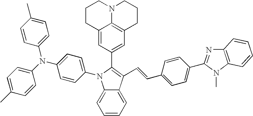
C12=C3C=C(C4=C(C=CC5=CC=C(C6=NC7=C(N6C)C=CC=C7)C=C5)C5=CC=CC=C5N4C4=CC=C(N(C5=CC=C(C)C=C5)C5=CC=C(C)C=C5)C=C4)C=C1CCCN2CCC3
